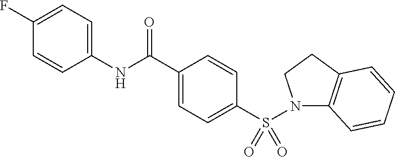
C1(F)=CC=C(NC(=O)C2=CC=C(S(N3C4=C(CC3)C=CC=C4)(=O)=O)C=C2)C=C1
